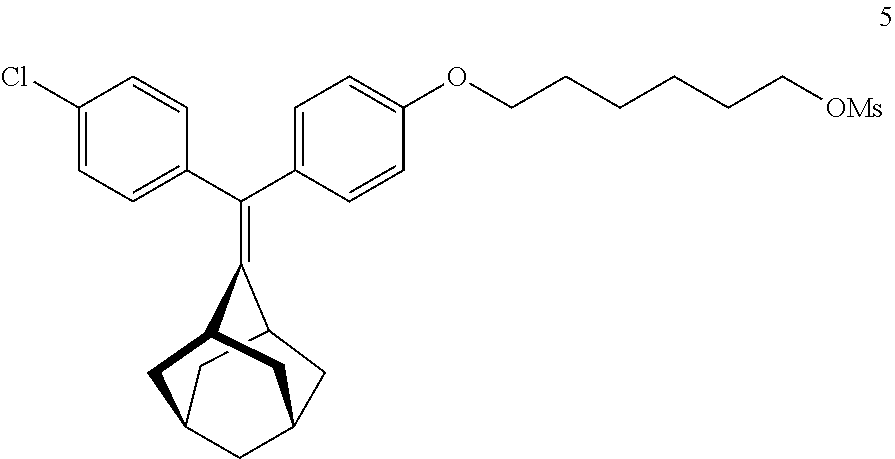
O(C1=CC=C(C(C2=CC=C(Cl)C=C2)=C2C3CC4CC2CC(C3)C4)C=C1)CCCCCC[OMs]
